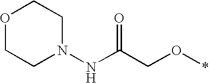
O1CCN(NC(CO*)=O)CC1
